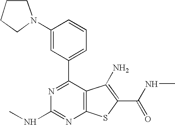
C1(N2CCCC2)=CC(C2=NC(NC)=NC3=C2C(N)=C(C(=O)NC)S3)=CC=C1
